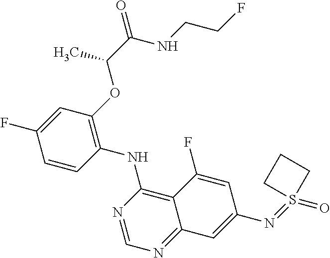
C1=CC(NC2=C3C(=NC=N2)C=C(N=S2(=O)CCC2)C=C3F)=C(OC(C(NCCF)=O)C)C=C1F
